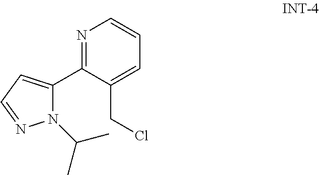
N1=C(C2=CC=NN2C(C)C)C(CCl)=CC=C1
